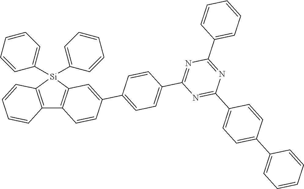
C12=C([Si](C3=CC=CC=C3)(C3=CC=CC=C3)C3=C1C=CC(C1=CC=C(C4=NC(C5=CC=CC=C5)=NC(C5=CC=C(C6=CC=CC=C6)C=C5)=N4)C=C1)=C3)C=CC=C2
